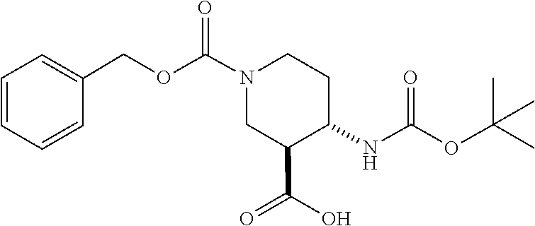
N(C(OC(C)(C)C)=O)C1C(C(=O)O)CN(C(OCC2=CC=CC=C2)=O)CC1
